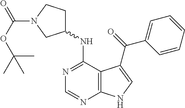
C1(NC2CCN(C(OC(C)(C)C)=O)C2)=NC=NC2=C1C(C(=O)C1=CC=CC=C1)=CN2
